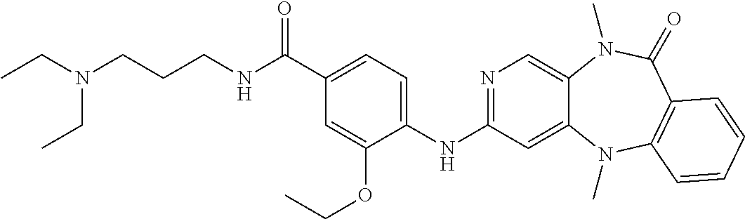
N1=C(NC2=CC=C(C(NCCCN(CC)CC)=O)C=C2OCC)C=C2C(=C1)N(C)C(=O)C1=C(N2C)C=CC=C1
